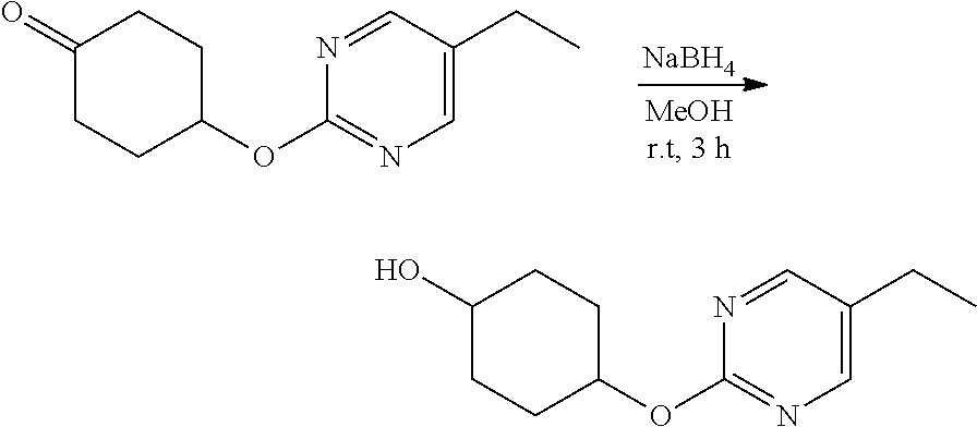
[NaBH4].C1(=O)CCC(OC2=NC=C(CC)C=N2)CC1.C1(O)CCC(OC2=NC=C(CC)C=N2)CC1
